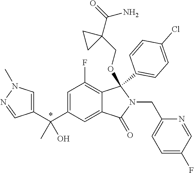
C1=C(C(C2=CN(C)N=C2)(C)O)C=C2C(=C1F)C(C1=CC=C(Cl)C=C1)(OCC1(C(N)=O)CC1)N(CC1=CC=C(F)C=N1)C2=O
